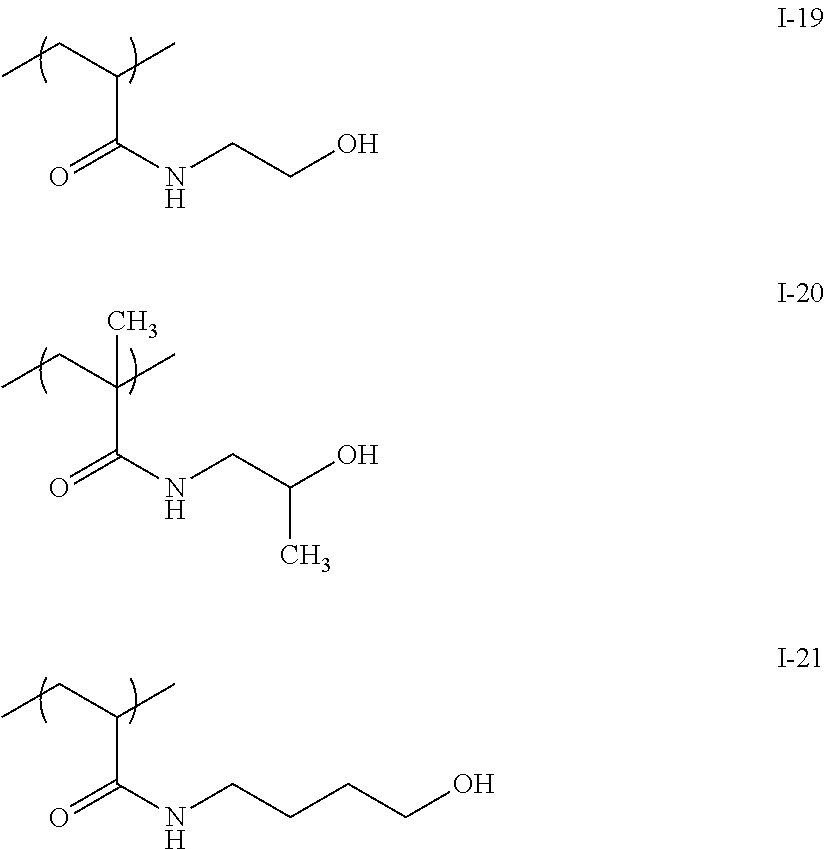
CCC(C)C(NCCO)=O.CCC(C)(C(NCC(O)C)=O)C.CCC(C)C(NCCCCO)=O
